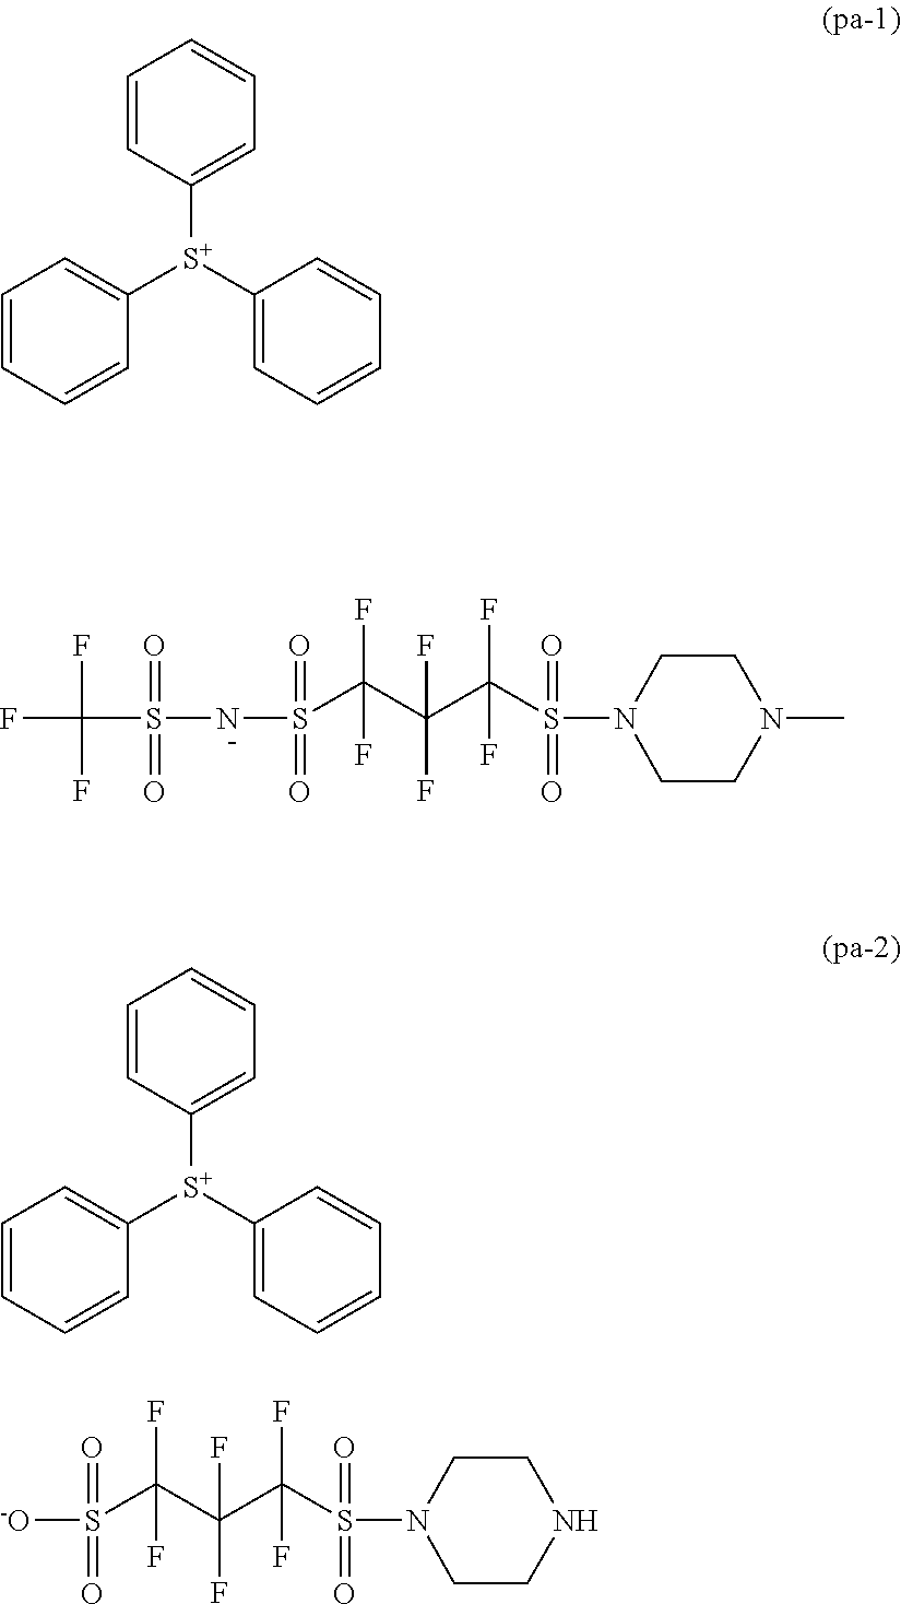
C1([S+](C2=CC=CC=C2)C2=CC=CC=C2)=CC=CC=C1.S(C(C(C(S(N1CCN(C)CC1)(=O)=O)(F)F)(F)F)(F)F)(=O)(=O)NS(C(F)(F)F)(=O)=O.C1([S+](C2=CC=CC=C2)C2=CC=CC=C2)=CC=CC=C1.S(C(C(C(S(N1CCNCC1)(=O)=O)(F)F)(F)F)(F)F)(=O)(=O)[-O]
